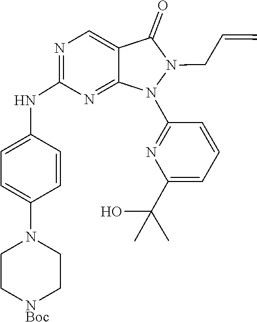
N1(CC=C)N(C2=NC(C(C)(C)O)=CC=C2)C2=NC(NC3=CC=C(N4CC[NBoc]CC4)C=C3)=NC=C2C1=O
